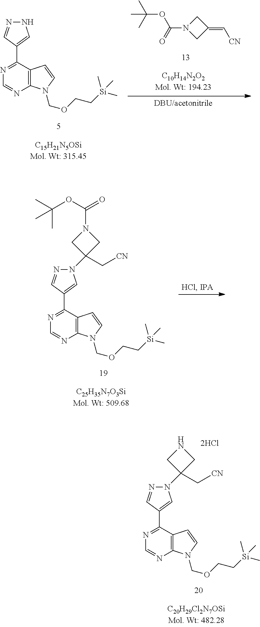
N1=C(C2=CNN=C2)C2=C(N=C1)N(COCC[Si](C)(C)C)C=C2.C(OC(N1CC(=C[CN])C1)=O)(C)(C)C.N1=C(C2=CN(C3(C[CN])CN(C(OC(C)(C)C)=O)C3)N=C2)C2=C(N=C1)N(COCC[Si](C)(C)C)C=C2.N1=C(C2=CN(C3(C[CN])CNC3)N=C2)C2=C(N=C1)N(COCC[Si](C)(C)C)C=C2
